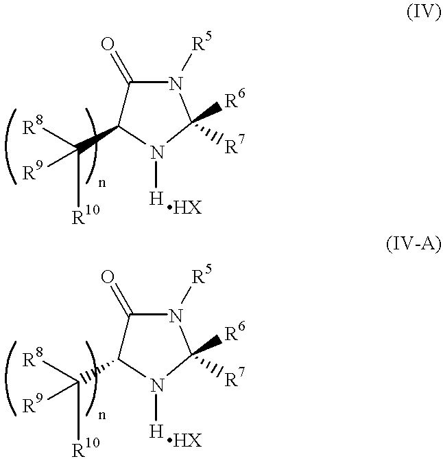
C1(=O)C(C([R10])([R9])[R8])N([H])C([R6])([R7])N1[R5].C1(=O)C(C([R10])([R9])[R8])N([H])C([R6])([R7])N1[R5]
